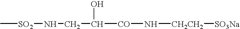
C[SO2]NCC(O)[CO]N[CH2CH2][SO3Na]
